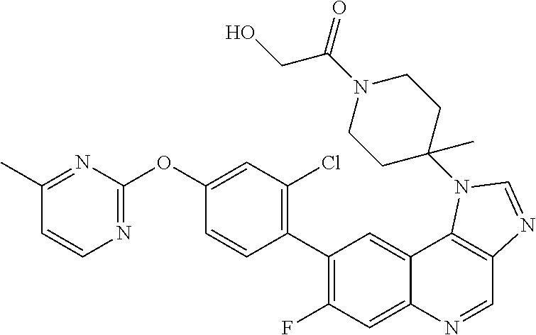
C1(C)=NC(OC2=CC(Cl)=C(C3=C(F)C=C4C(=C3)C3=C(C=N4)N=CN3C3(C)CCN(C(=O)CO)CC3)C=C2)=NC=C1
